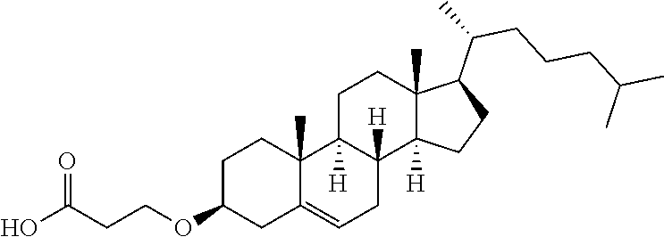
C1(OCCC(O)=O)CC2=CCC3([H])C([H])(C2(C)CC1)CCC1(C)C3([H])CCC1C(C)CCCC(C)C
